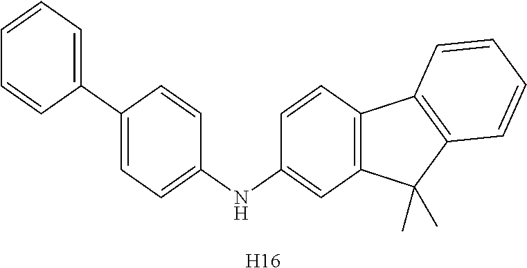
C1(C2=CC=C(NC3=CC4=C(C=C3)C3=C(C4(C)C)C=CC=C3)C=C2)=CC=CC=C1.[H16]
